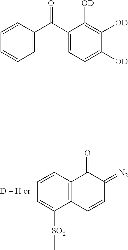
C1=CC2=C(C([SO2]C)=C1)C=CC(=[N2])C2=O.C1=CC(C(C2=CC=C([OD])C([OD])=C2[OD])=O)=CC=C1
